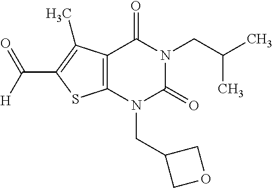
C12=C(N(CC3COC3)C(=O)N(CC(C)C)C1=O)SC(C([H])=O)=C2C
